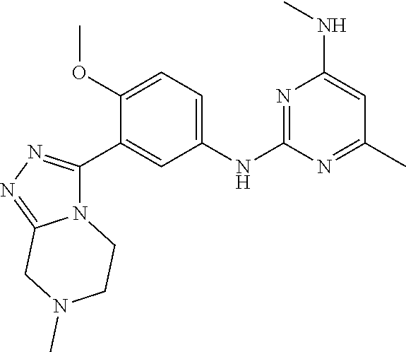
C1(NC2=CC=C(OC)C(C3=NN=C4N3CCN(C)C4)=C2)=NC(NC)=CC(C)=N1
